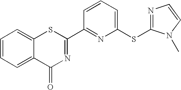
C1=CC=C(SC2=NC=CN2C)N=C1C1=NC(=O)C2=CC=CC=C2S1
